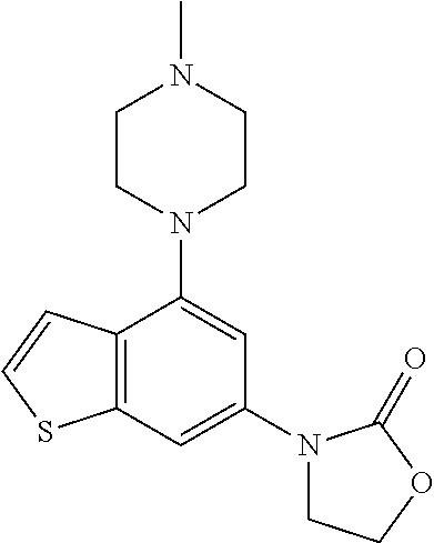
C12=C(C=C(N3CCOC3=O)C=C1N1CCN(C)CC1)SC=C2
